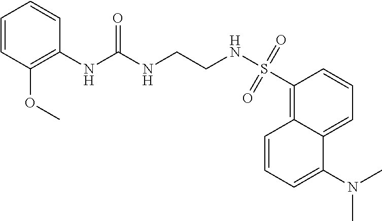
C12=CC=CC(S(NCCNC(NC3=C(OC)C=CC=C3)=O)(=O)=O)=C1C=CC=C2N(C)C
